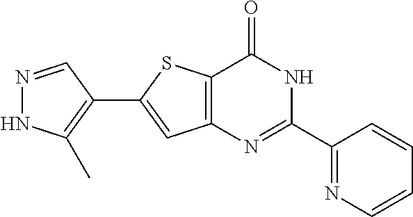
N1=CC(C2=CC3=C(S2)C(=O)NC(C2=NC=CC=C2)=N3)=C(C)N1
